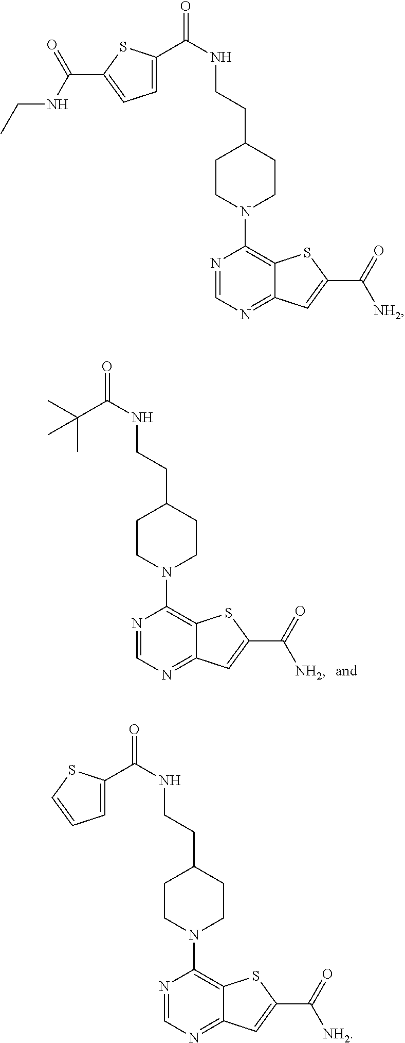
N1=CN=C2C(=C1N1CCC(CCNC(=O)C(C)(C)C)CC1)SC(C(=O)[NH2])=C2.N1=CN=C2C(=C1N1CCC(CCNC(=O)C3=CC=C(C(=O)NCC)S3)CC1)SC(C(=O)[NH2])=C2.N1=CN=C2C(=C1N1CCC(CCNC(=O)C3=CC=CS3)CC1)SC(C(=O)[NH2])=C2
